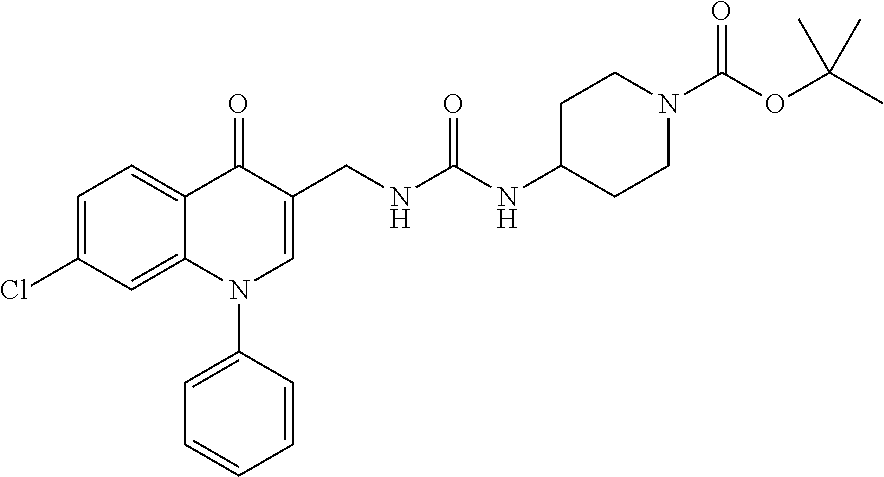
C1=C(Cl)C=C2C(=C1)C(=O)C(CNC(NC1CCN(C(OC(C)(C)C)=O)CC1)=O)=CN2C1=CC=CC=C1
